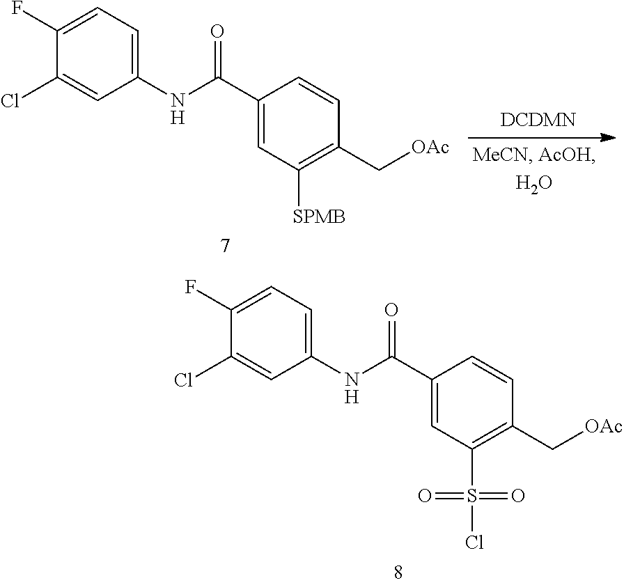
C1(C(NC2=CC=C(F)C(Cl)=C2)=O)=CC([SPMB])=C(C[OAc])C=C1.C1(C(NC2=CC=C(F)C(Cl)=C2)=O)=CC(S(Cl)(=O)=O)=C(C[OAc])C=C1
